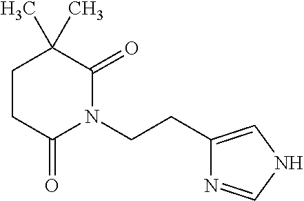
C1(CCN2C(=O)C(C)(C)CCC2=O)=CNC=N1
